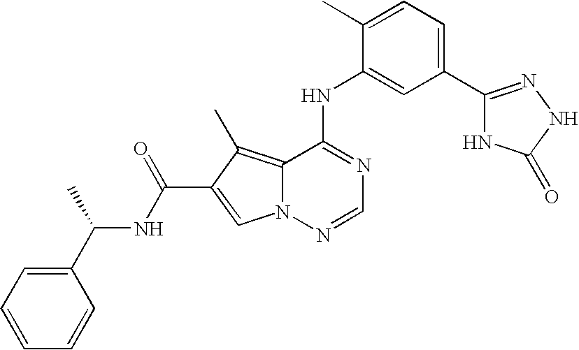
C12=C(C)C(C(NC(C3=CC=CC=C3)C)=O)=CN1N=CN=C2NC1=CC(C2=NNC(=O)N2)=CC=C1C
